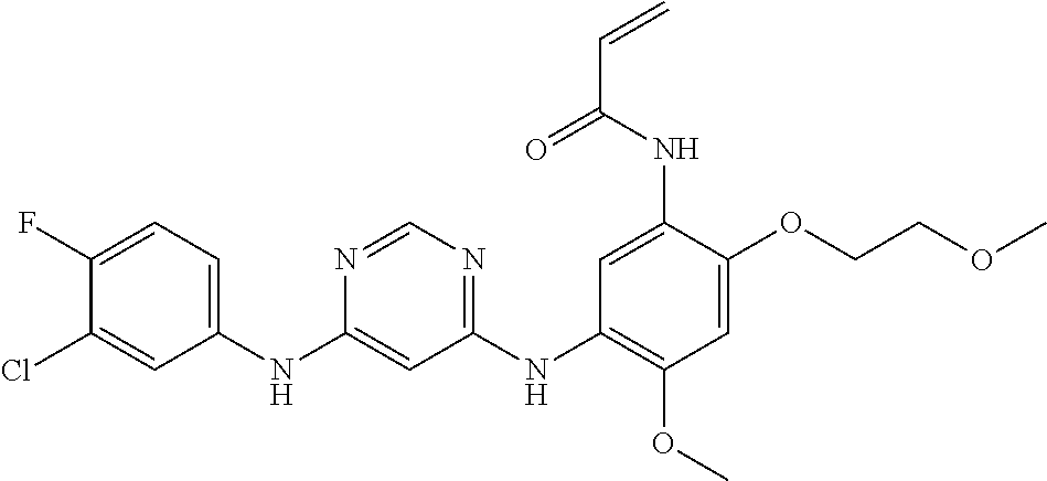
C1(NC2=CC=C(F)C(Cl)=C2)=CC(NC2=C(OC)C=C(OCCOC)C(NC(C=C)=O)=C2)=NC=N1
